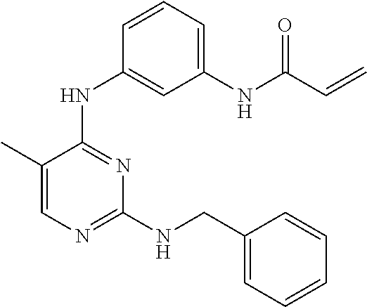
N(C1=NC(NCC2=CC=CC=C2)=NC=C1C)C1=CC(NC(C=C)=O)=CC=C1
